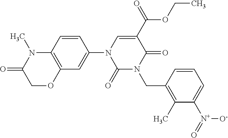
C12=C(OCC(=O)N1C)C=C(N1C=C(C(=O)OCC)C(=O)N(CC3=C(C)C([N+]([O-])=O)=CC=C3)C1=O)C=C2
